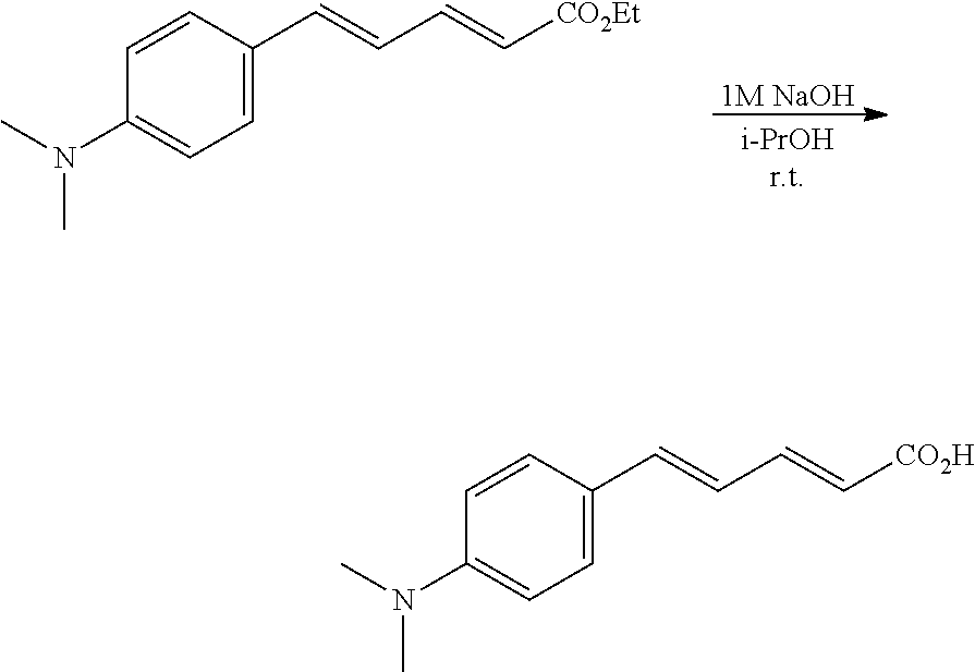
[1M NaOH].C1=C(C=CC=C[CO2Et])C=CC(N(C)C)=C1.C1=C(C=CC=C[CO2H])C=CC(N(C)C)=C1
